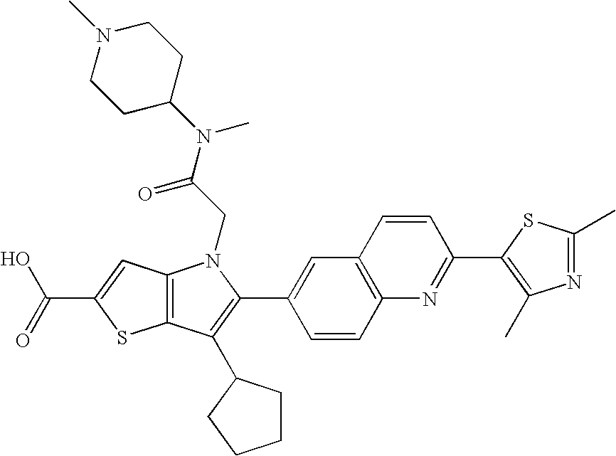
C(C1=CC2=C(S1)C(C1CCCC1)=C(C1=CC3=C(C=C1)N=C(C1=C(C)N=C(C)S1)C=C3)N2CC(=O)N(C1CCN(C)CC1)C)(=O)O
